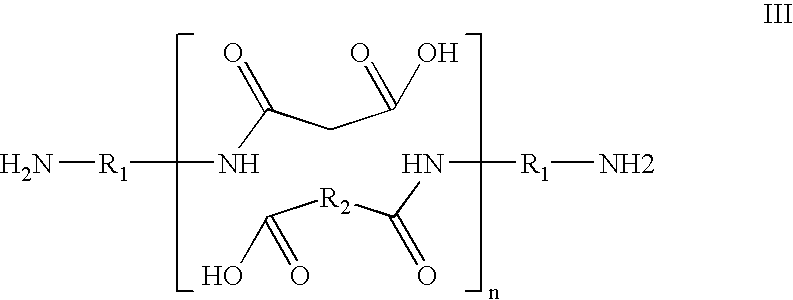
N[R1]NC(CC(O)=O)=O.C([R2]C(N[R1]N)=O)(O)=O
